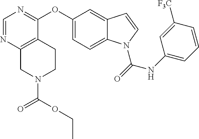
C1(OC2=NC=NC3=C2CCN(C(OCC)=O)C3)=CC=C2C(=C1)C=CN2C(=O)NC1=CC=CC([F3C])=C1
